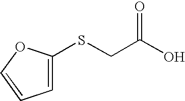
C1(SCC(O)=O)=CC=CO1
